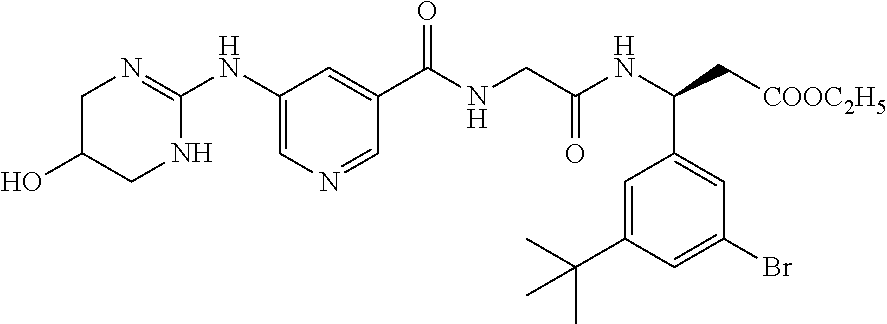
C1(NC2=NCC(O)CN2)=CN=CC(C(NCC(NC(C[COOC2H5])C2=CC(Br)=CC(C(C)(C)C)=C2)=O)=O)=C1
